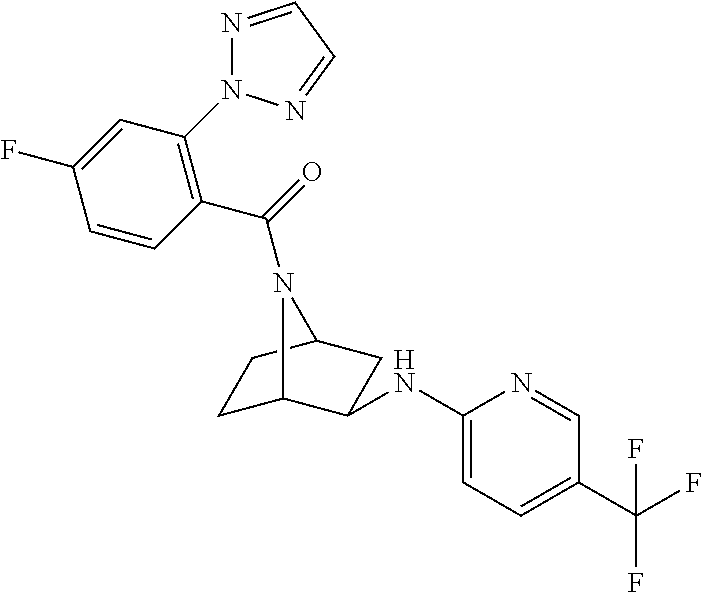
C1C2C(NC3=CC=C(C(F)(F)F)C=N3)CC(C1)N2C(=O)C1=C(N2N=CC=N2)C=C(F)C=C1
